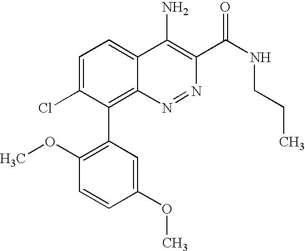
C1(OC)=CC(C2=C3C(=CC=C2Cl)C(N)=C(C(NCCC)=O)N=N3)=C(OC)C=C1
